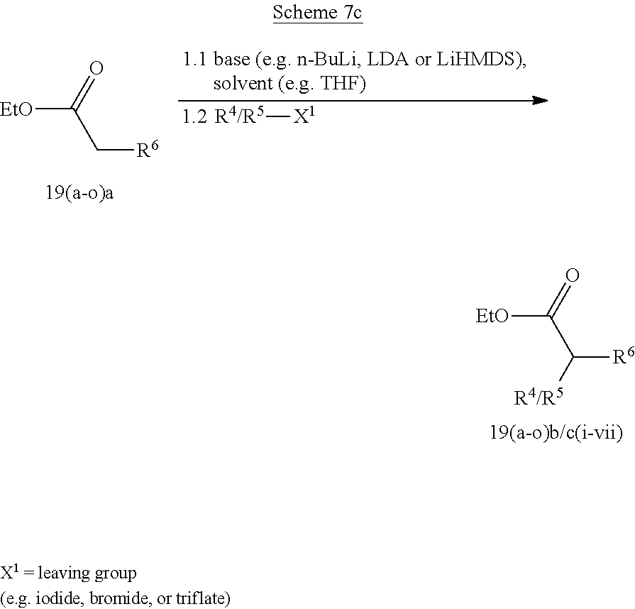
[R4/R5][X1].[EtO]C(C[R6])=O.[EtO]C(C([R6])[R4/R5])=O
